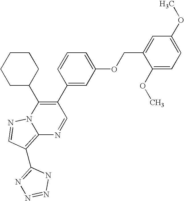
C12=C(C3=NN=NN3)C=NN1C(C1CCCCC1)=C(C1=CC(OCC3=CC(OC)=CC=C3OC)=CC=C1)C=N2
